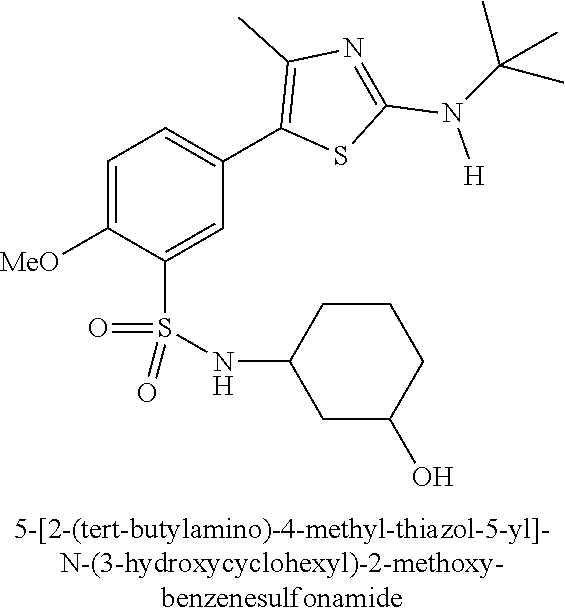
C1=C([MeO])C(S(NC2CC(O)CCC2)(=O)=O)=CC(C2=C(C)N=C(N([H])C(C)(C)C)S2)=C1
